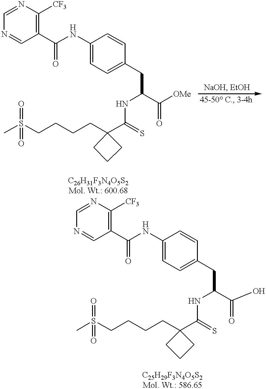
C(CCCS(C)(=O)=O)C1(C(=S)NC(C(=O)[OMe])CC2=CC=C(NC(C3=C([CF3])N=CN=C3)=O)C=C2)CCC1.C(CCCS(C)(=O)=O)C1(C(=S)NC(C(=O)O)CC2=CC=C(NC(C3=C([CF3])N=CN=C3)=O)C=C2)CCC1
